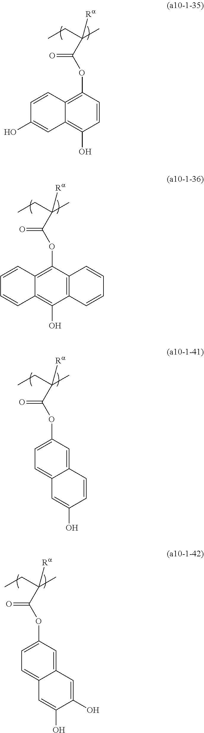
C(C(C)(CC)[Ra])(OC1=C2C(=C(O)C=C1)C=C(O)C=C2)=O.C(C(C)(CC)[Ra])(OC1=C2C(=C(O)C3=C1C=CC=C3)C=CC=C2)=O.C(C(C)(CC)[Ra])(OC1=CC=C2C(=C1)C=CC(O)=C2)=O.C(C(C)(CC)[Ra])(OC1=CC=C2C(=C1)C=C(O)C(O)=C2)=O
